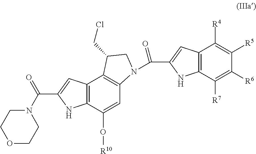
C12=C(C(O[R10])=CC3=C1C(CCl)CN3C(C1=CC3=C(N1)C([R7])=C([R6])C([R5])=C3[R4])=O)NC(C(N1CCOCC1)=O)=C2
